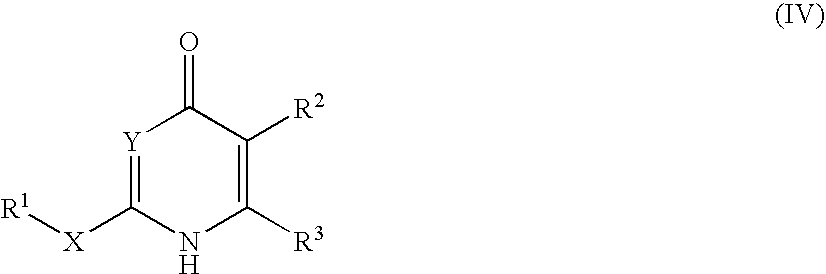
[Y]1=C([X][R1])NC([R3])=C([R2])C1=O
